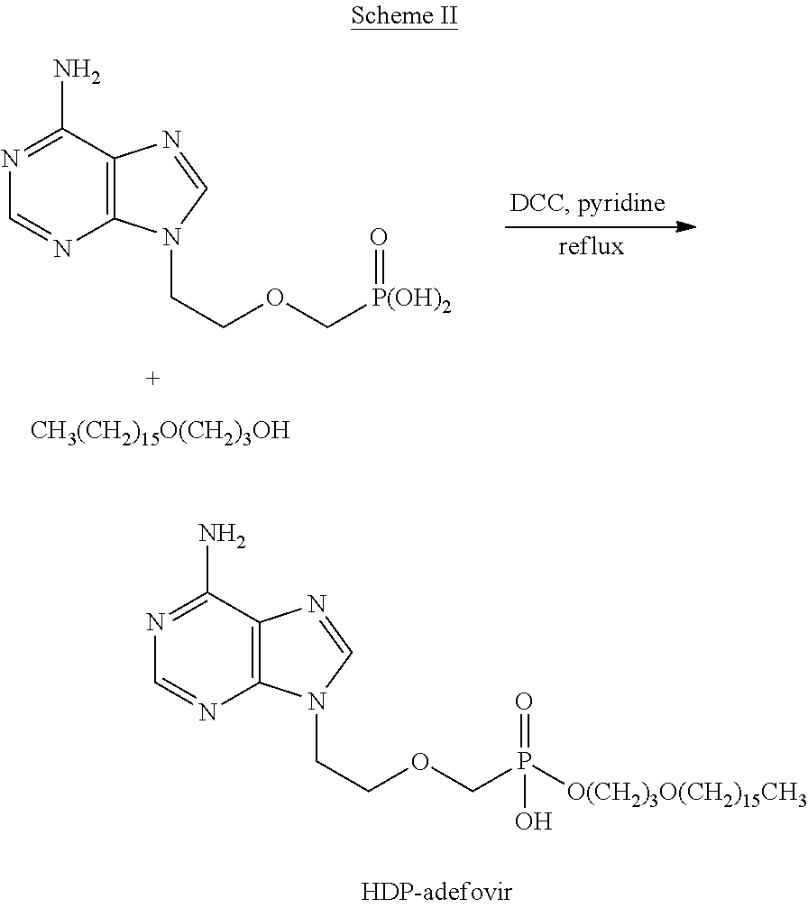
N1=C(N)C2=C(N=C1)N(CCOCP(=O)(O)[O(CH2)3O(CH2)15CH3])C=N2.N1=C(N)C2=C(N=C1)N(CCOC[P(OH)2]=O)C=N2.[CH3(CH2)15O(CH2)3OH]
